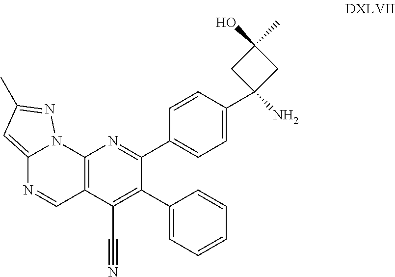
C12=CC(C)=NN1C1=C(C=N2)C(C#N)=C(C2=CC=CC=C2)C(C2=CC=C(C3(N)CC(O)(C)C3)C=C2)=N1
